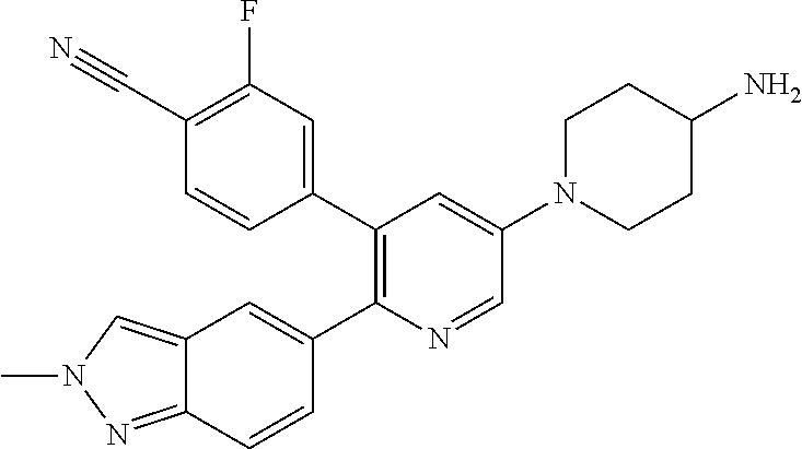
C12=NN(C)C=C1C=C(C1=C(C3=CC(F)=C(C#N)C=C3)C=C(N3CCC(N)CC3)C=N1)C=C2
